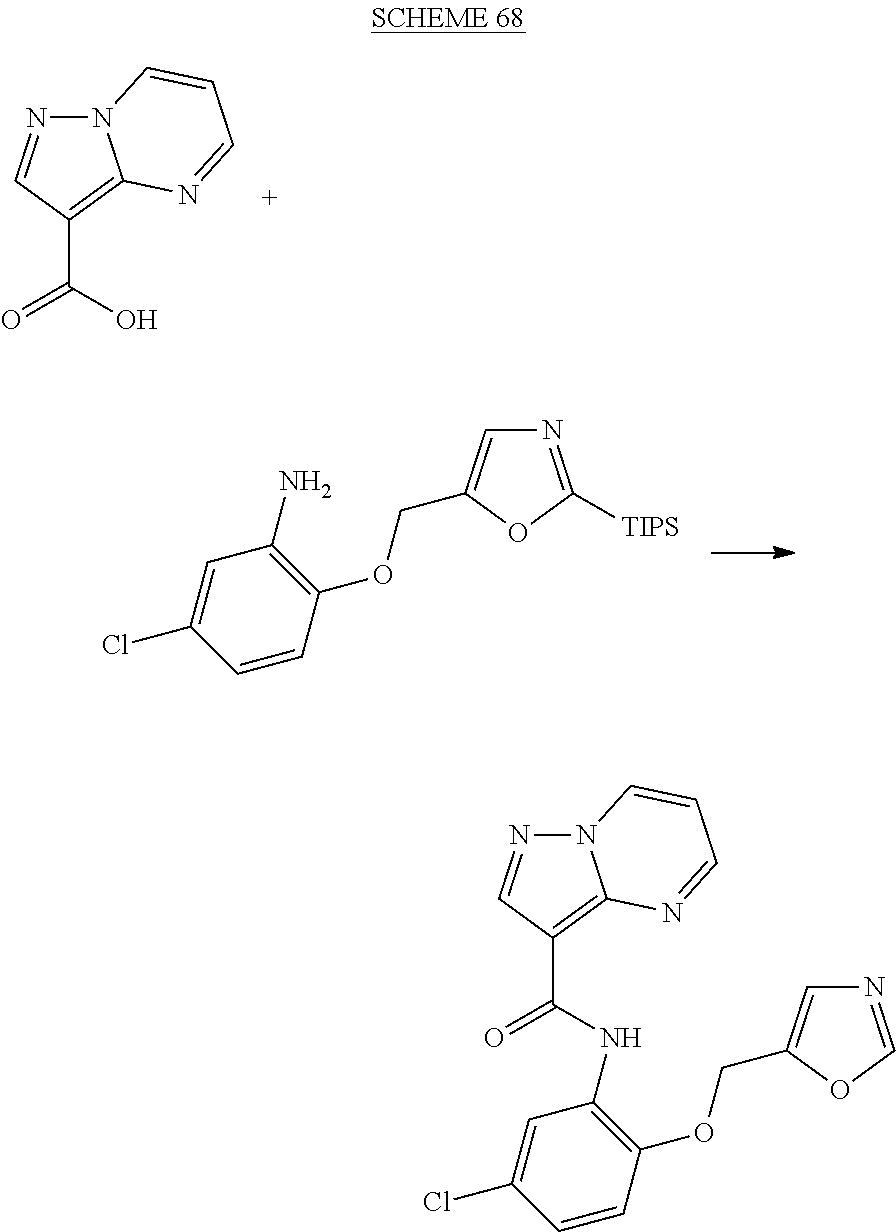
N12N=CC(C(O)=O)=C1N=CC=C2.C1=CC(OCC2=CN=C([TIPS])O2)=C(N)C=C1Cl.N12N=CC(C(=O)NC3=C(OCC4=CN=CO4)C=CC(Cl)=C3)=C1N=CC=C2
